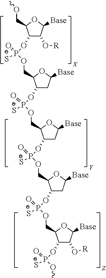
C1(OP(=O)(OCC2C(OP(=O)(OCC3C(OP(=O)(OCC4C(OP(=O)(OCC5C(OP(=O)(OC)[S-])C(O[R])C([Base])O5)[S-])CC([Base])O4)[S-])CC([Base])O3)[S-])CC([Base])O2)[S-])C(O[R])C([Base])OC1COC
